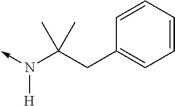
N(C(CC1=CC=CC=C1)(C)C)([H])->C
